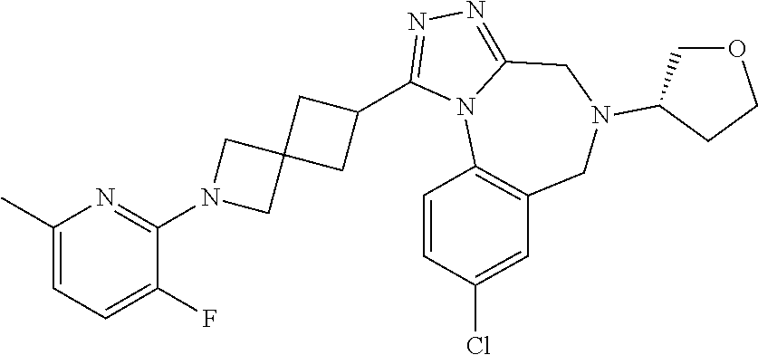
C1(C)=CC=C(F)C(N2CC3(C2)CC(C2=NN=C4N2C2=C(CN(C5COCC5)C4)C=C(Cl)C=C2)C3)=N1
